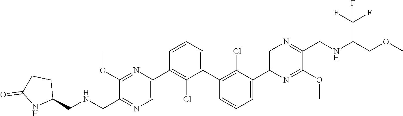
C1(C2=CN=C(CNCC3CCC(=O)N3)C(OC)=N2)=C(Cl)C(C2=C(Cl)C(C3=CN=C(CNC(COC)C(F)(F)F)C(OC)=N3)=CC=C2)=CC=C1
